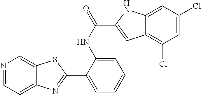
N1=CC=C2C(=C1)SC(C1=CC=CC=C1NC(C1=CC3=C(Cl)C=C(Cl)C=C3N1)=O)=N2
